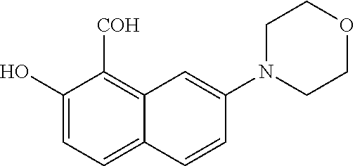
C1(O)=CC=C2C(=C1[COH])C=C(N1CCOCC1)C=C2
